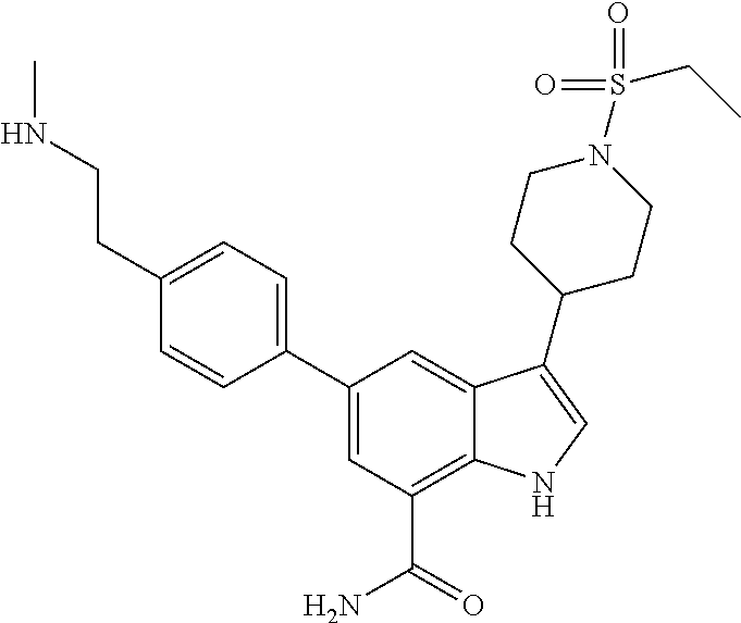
C1=C(C2=CC=C(CCNC)C=C2)C=C2C(=C1C(=O)N)NC=C2C1CCN(S(CC)(=O)=O)CC1
